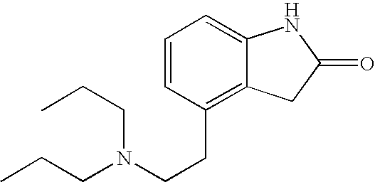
C1=CC(CCN(CCC)CCC)=C2C(=C1)NC(=O)C2
